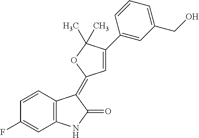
C1=CC(F)=CC2=C1C(=C1C=C(C3=CC(CO)=CC=C3)C(C)(C)O1)C(=O)N2
